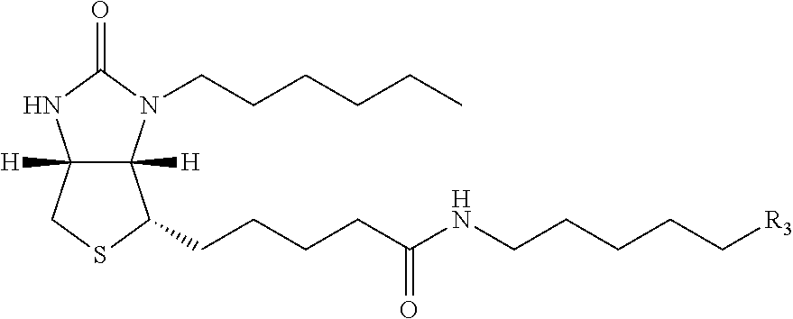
C12([H])C([H])(N(CCCCCC)C(=O)N1)C(CCCCC(NCCCCC[R3])=O)SC2
